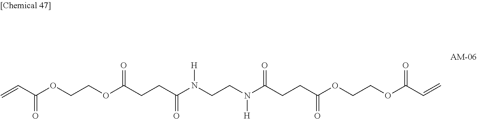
C=CC(OCCOC(=O)CCC(=O)N([H])CCN(C(=O)CCC(=O)OCCOC(=O)C=C)[H])=O
